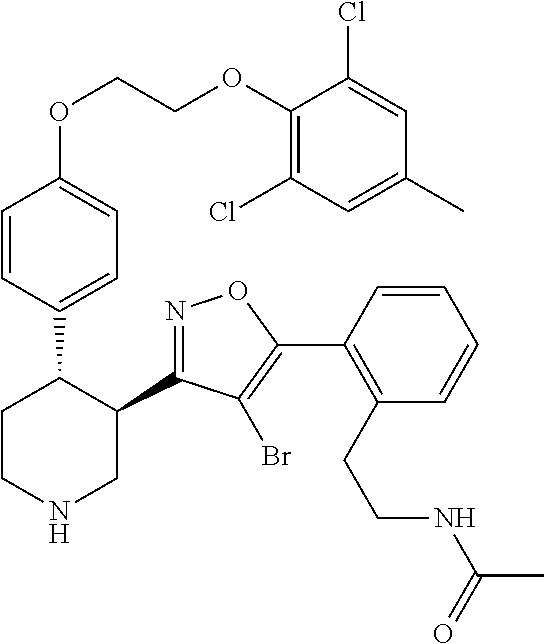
C1=CC(C2CCNCC2C2=NOC(C3=C(CCNC(C)=O)C=CC=C3)=C2Br)=CC=C1OCCOC1=C(Cl)C=C(C)C=C1Cl
